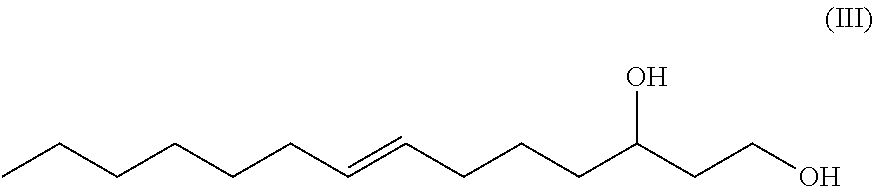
C(CCCC=CCCCC(CCO)O)CC
